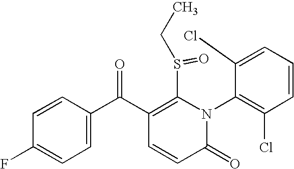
C1=CC(C(C2=C(S(CC)=O)N(C3=C(Cl)C=CC=C3Cl)C(=O)C=C2)=O)=CC=C1F
